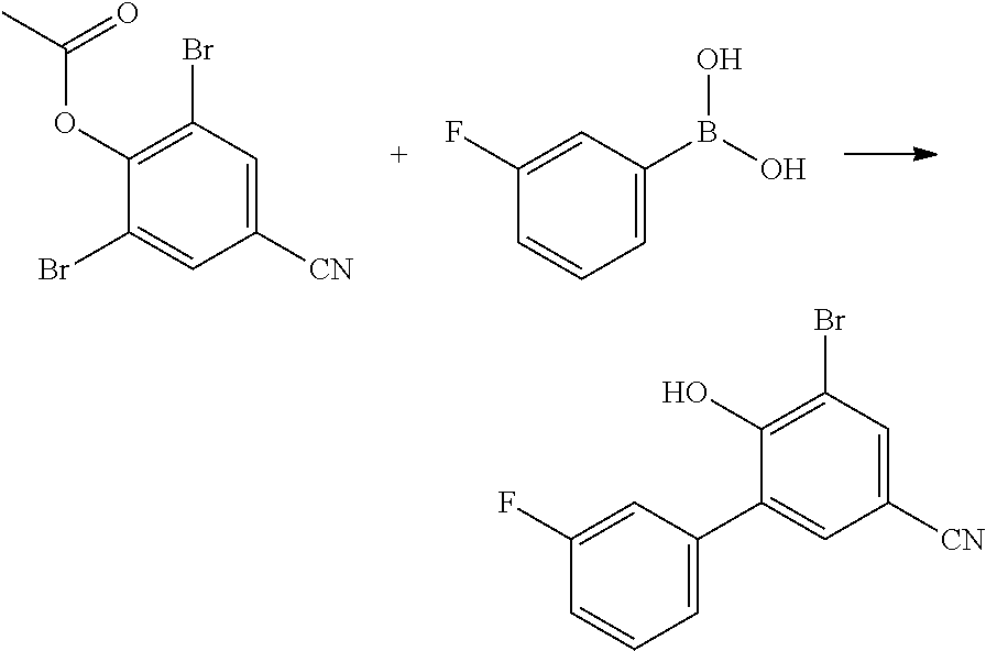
C1(OC(C)=O)=C(Br)C=C([CN])C=C1Br.C1(F)=CC(B(O)O)=CC=C1.C1(F)=CC(C2=CC([CN])=CC(Br)=C2O)=CC=C1
